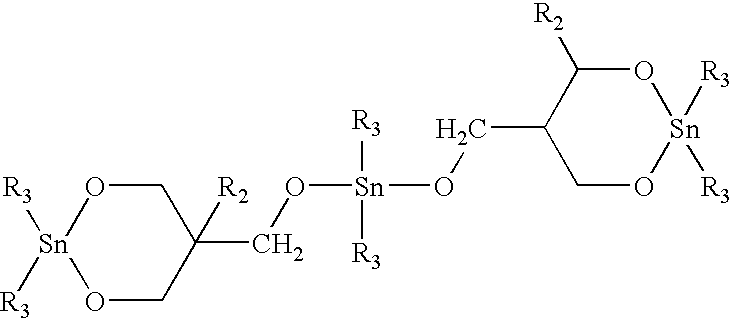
[Sn]1([R3])([R3])OCC(CO[Sn]([R3])([R3])OCC2CO[Sn]([R3])([R3])OC2[R2])([R2])CO1
